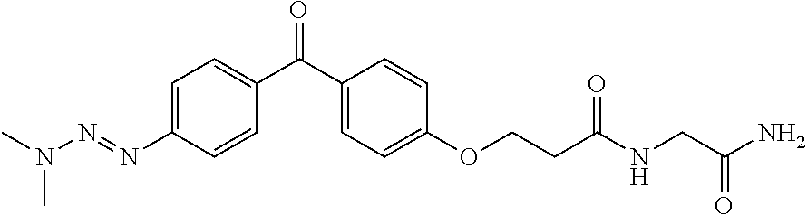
N(C)(C)N=NC1=CC=C(C(C2=CC=C(OCCC(NCC(N)=O)=O)C=C2)=O)C=C1
